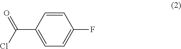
C1=CC(C(Cl)=O)=CC=C1F
